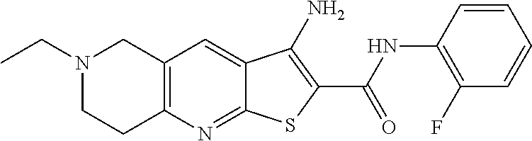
C12=C(N=C3C(=C1)C(N)=C(C(NC1=C(F)C=CC=C1)=O)S3)CCN(CC)C2
